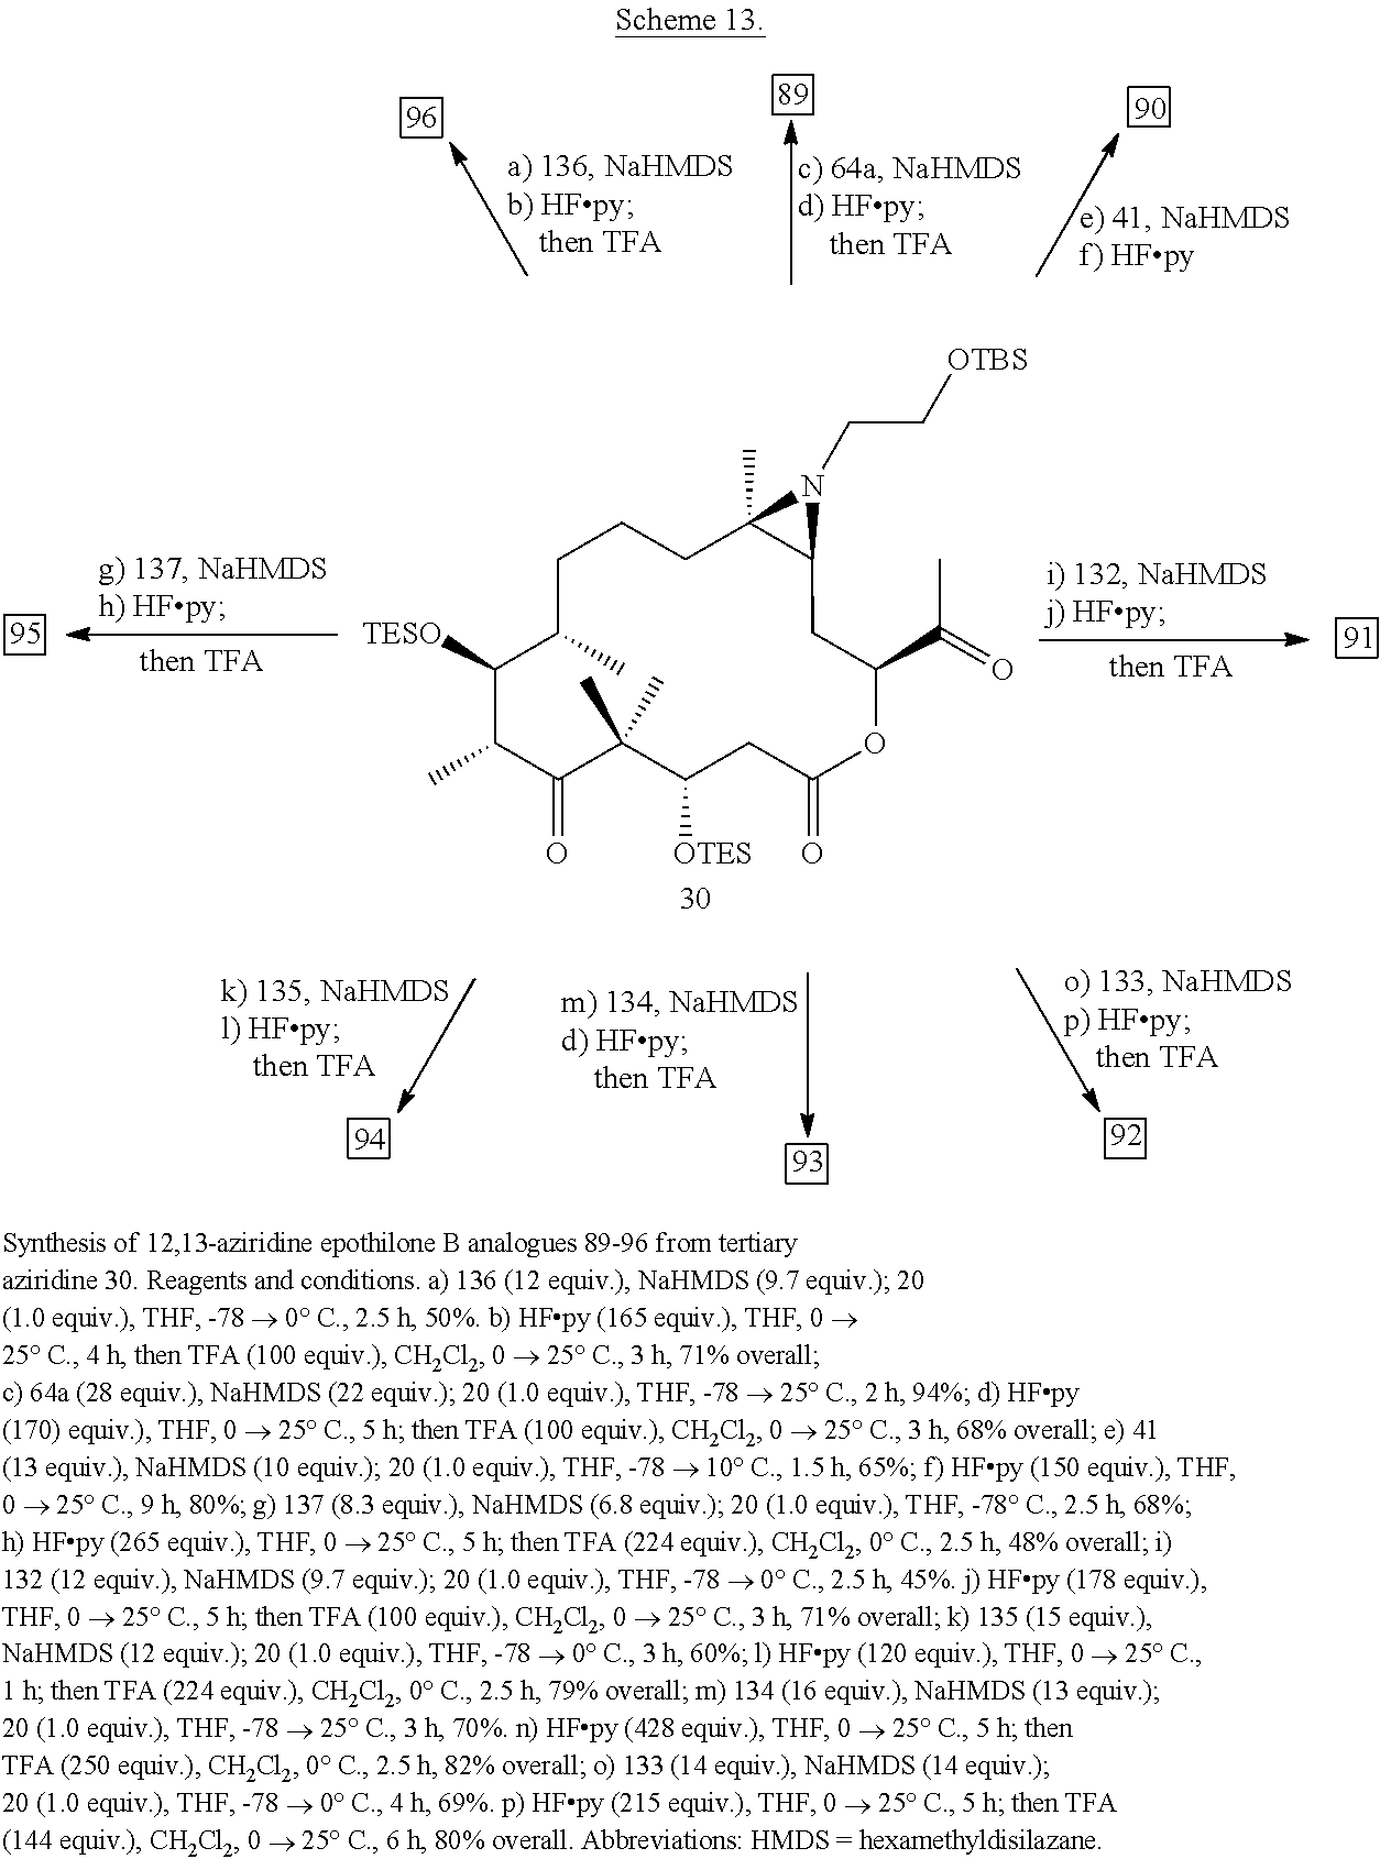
C1CC(C)C([TESO])C(C)C(=O)C(C)(C)C([OTES])CC(=O)OC(C(=O)C)CC2C(C)(C1)N2CC[OTBS]
